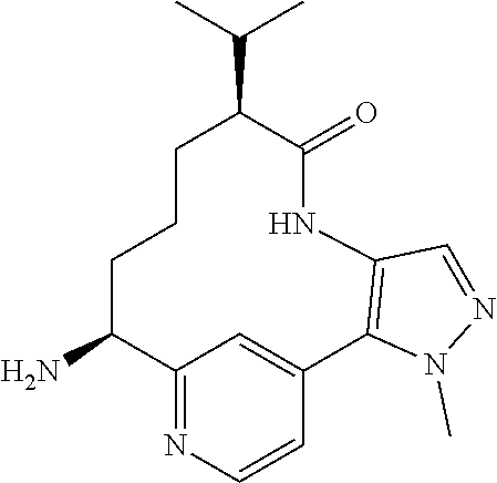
N1(C)N=CC2=C1C1=CC(=NC=C1)C(N)CCCC(C(C)C)C(=O)N2
